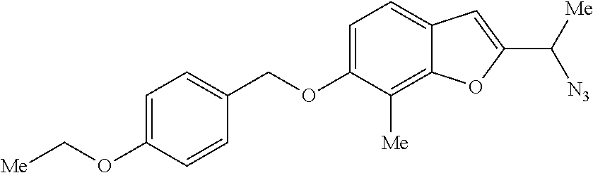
C1=C(OC[Me])C=CC(COC2=CC=C3C(=C2[Me])OC(C([Me])[N3])=C3)=C1
